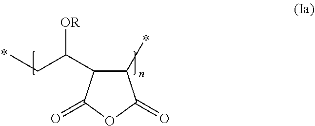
O1C(=O)C(C)C(C(CC)[OR])C1=O
